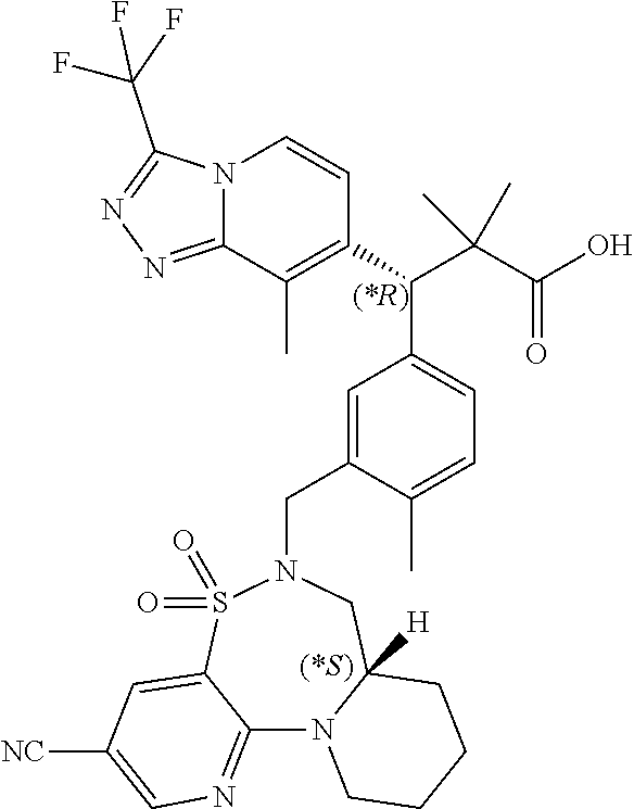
C1=C(CN2S(=O)(=O)C3=CC([NC])=CN=C3N3C([H])(C2)CCCC3)C(C)=CC=C1C(C(C(O)=O)(C)C)C1=C(C)C2=NN=C(C(F)(F)F)N2C=C1
